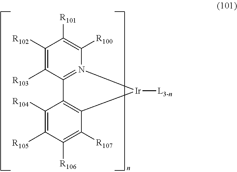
C1([R102])=C([R103])C2=N(C([R100])=C1[R101])[Ir]([L3-n])C1=C2C([R104])=C([R105])C([R106])=C1[R107]
